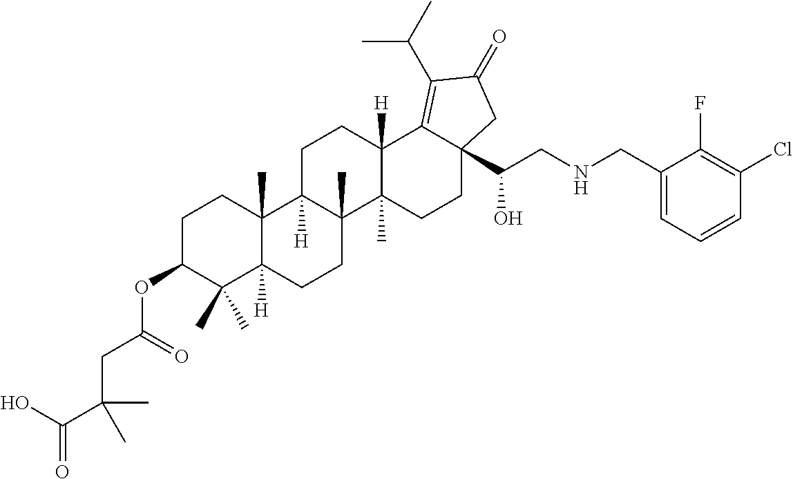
C1C(OC(CC(C(O)=O)(C)C)=O)C(C)(C)C2([H])C(C)(C1)C1([H])C(C)(CC2)C2(C)C([H])(CC1)C1=C(C(C)C)C(=O)CC1(C(CNCC1=CC=CC(Cl)=C1F)O)CC2
